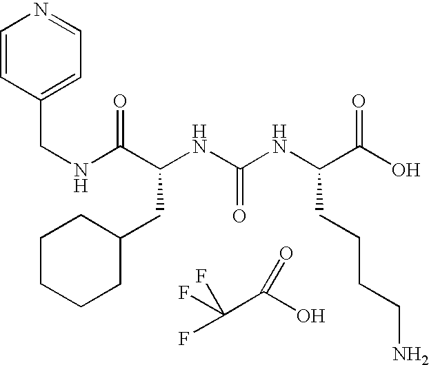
N(C(C(NC(NC(C(O)=O)CCCCN)=O)CC1CCCCC1)=O)CC1=CC=NC=C1.FC(C(O)=O)(F)F
